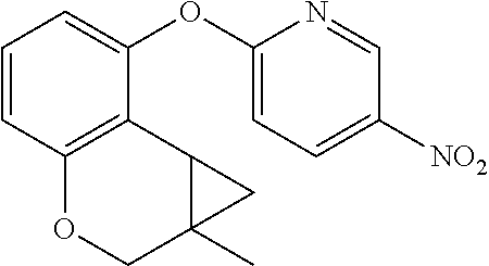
C1=CC2=C(C(OC3=CC=C([NO2])C=N3)=C1)C1C(C)(CO2)C1
